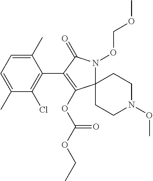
C12(N(OCOC)C(=O)C(C3=C(Cl)C(C)=CC=C3C)=C1OC(OCC)=O)CCN(OC)CC2
